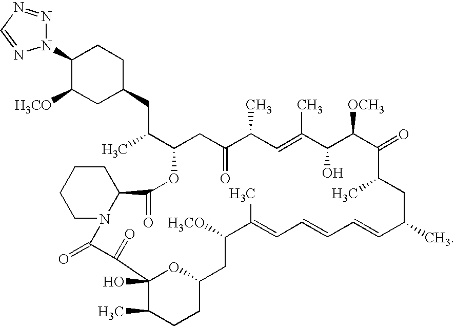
C1(N2N=NC=N2)C([H3CO])CC(CC(C2OC(=O)C3CCCCN3C(=O)C(=O)C3(O)OC(CC([H3CO])C(C)=CC=CC=CC(C)CC(C)C(=O)C([OCH3])C(O)C(C)=CC(C)C(=O)C2)CCC3C)C)CC1
